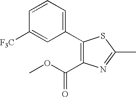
C1(C2=CC=CC([F3C])=C2)=C(C(OC)=O)N=C(C)S1
